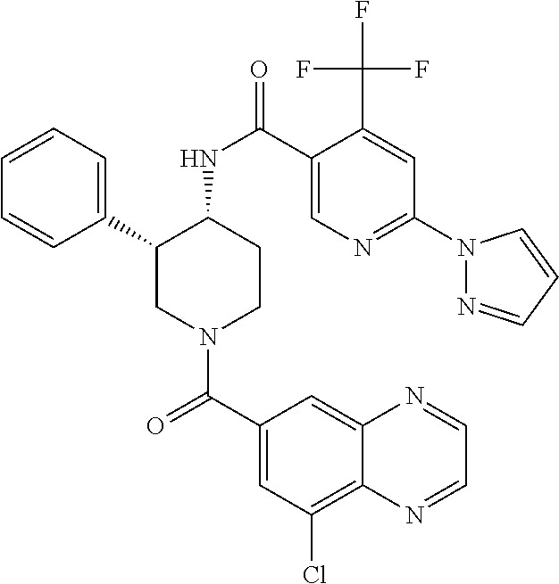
C1=CC=C(C2CN(C(C3=CC(Cl)=C4C(=C3)N=CC=N4)=O)CCC2NC(=O)C2=CN=C(N3N=CC=C3)C=C2C(F)(F)F)C=C1
